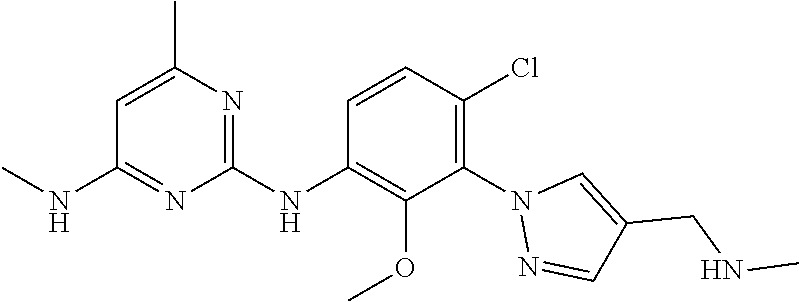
C1(NC2=C(OC)C(N3N=CC(CNC)=C3)=C(Cl)C=C2)=NC(C)=CC(NC)=N1
